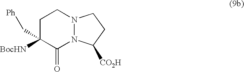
C1C(C[Ph])([BocHN])C(=O)N2N(C1)CCC2[CO2H]
